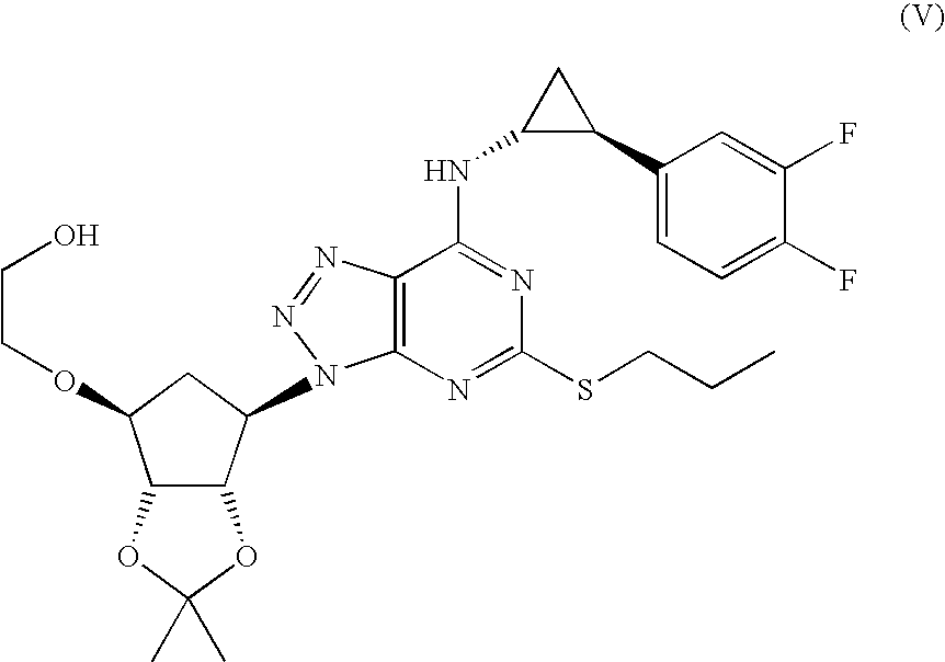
C12C(C(N3C4=C(N=N3)C(NC3CC3C3=CC=C(F)C(F)=C3)=NC(SCCC)=N4)CC1OCCO)OC(C)(C)O2
